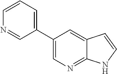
C1(C2=CN=C3C(=C2)C=CN3)=CC=CN=C1
